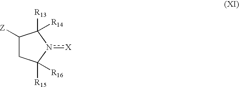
C1([Z])CC([R16])([R15])n([X])C1([R14])[R13]
